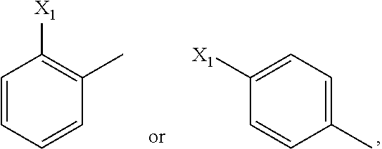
C1=CC=CC(C)=C1[X1].C1([X1])=CC=C(C)C=C1
